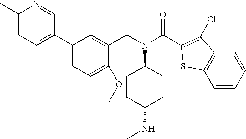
C1(C)=CC=C(C2=CC=C(OC)C(CN(C3CCC(NC)CC3)C(C3=C(Cl)C4=C(S3)C=CC=C4)=O)=C2)C=N1
